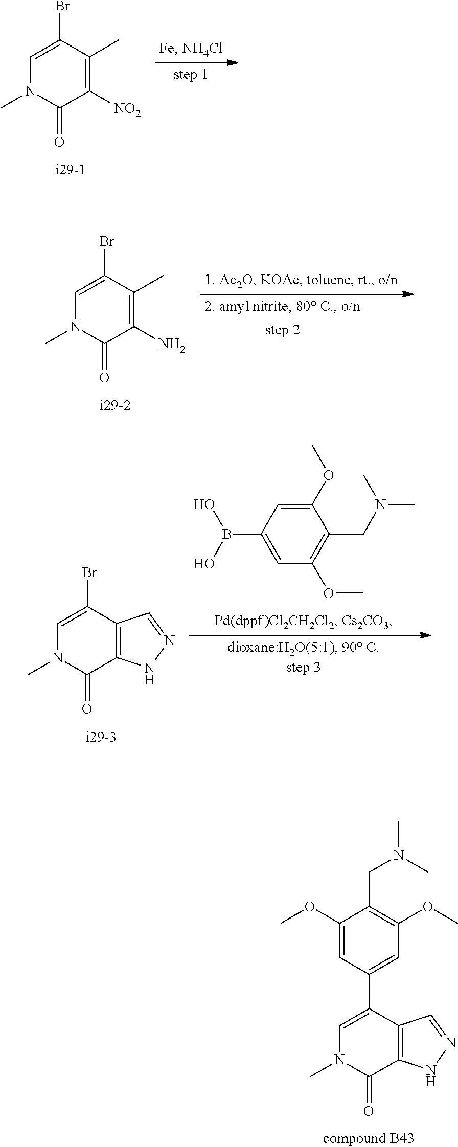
C1=C(C2=CC(OC)=C(CN(C)C)C(OC)=C2)C2=C(C(=O)N1C)NN=C2.C1=C(Br)C(C)=C([NO2])C(=O)N1C.C1=C(Br)C(C)=C(N)C(=O)N1C.C1=C(Br)C2=C(C(=O)N1C)NN=C2.C1(OC)=CC(B(O)O)=CC(OC)=C1CN(C)C
